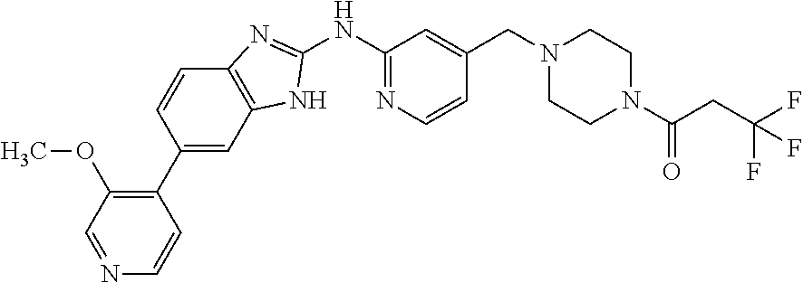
C1(C2=CC3=C(C=C2)N=C(NC2=NC=CC(CN4CCN(C(CC(F)(F)F)=O)CC4)=C2)N3)=C(OC)C=NC=C1
